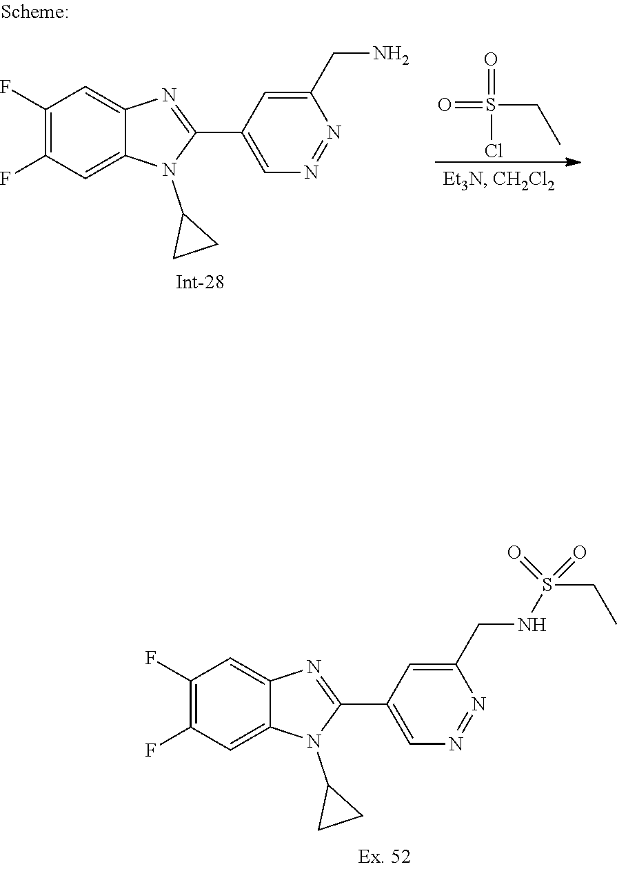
C1(F)=C(F)C=C2C(=C1)N=C(C1=CN=NC(CNS(CC)(=O)=O)=C1)N2C1CC1.C1(F)=C(F)C=C2C(=C1)N=C(C1=CN=NC(CN)=C1)N2C1CC1.O=S(=O)(CC)Cl
